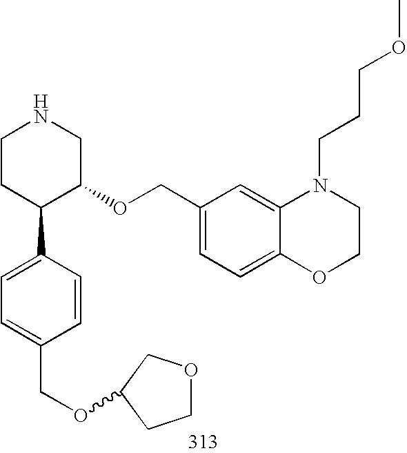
C1CC(C2=CC=C(COC3COCC3)C=C2)C(OCC2=CC=C3C(=C2)N(CCCOC)CCO3)CN1
